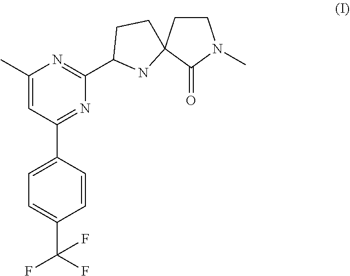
C1(C)=CC(C2=CC=C(C(F)(F)F)C=C2)=NC(C2CCC3(CCN(C)C3=O)N2)=N1
